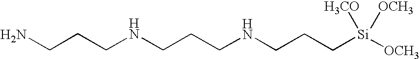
[Si]([H3CO])([OCH3])([OCH3])CCCNCCCNCCCN
